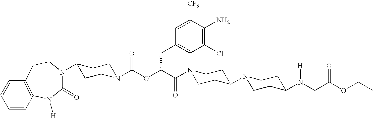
N1(C(C(CC2=CC(Cl)=C(N)C([CF3])=C2)OC(=O)N2CCC(N3C(=O)N([H])C4=C(CC3)C=CC=C4)CC2)=O)CCC(N2CCC(N(CC(OCC)=O)[H])CC2)CC1
